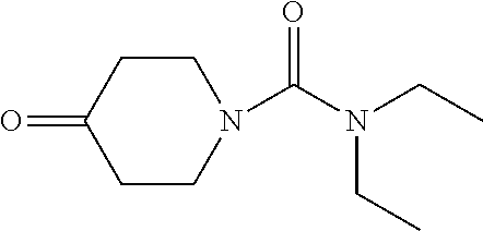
C1CC(=O)CCN1C(=O)N(CC)CC
